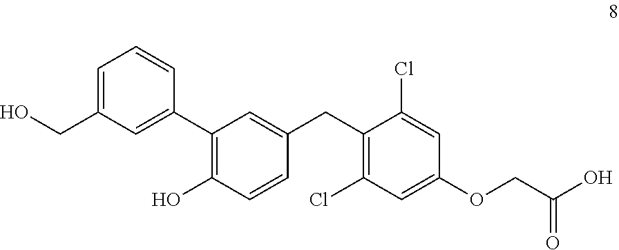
C1(CC2=C(Cl)C=C(OCC(O)=O)C=C2Cl)=CC(C2=CC(CO)=CC=C2)=C(O)C=C1
